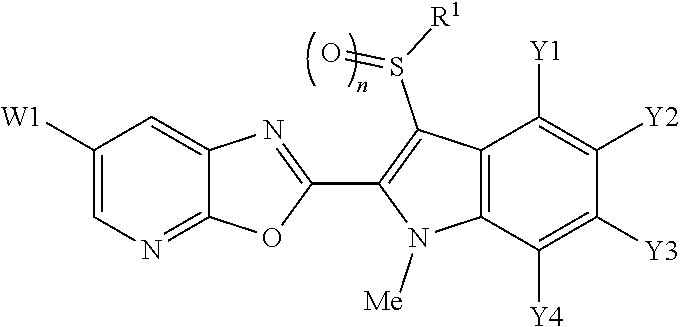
C12=NC=C([W1])C=C1N=C(C1=C(S([R1])=O)C3=C(N1[Me])C([Y4])=C([Y3])C([Y2])=C3[Y1])O2
